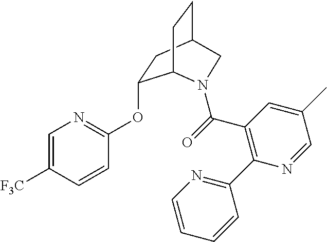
C1(OC2=NC=C([F3C])C=C2)CC2CCC1N(C(=O)C1=C(C3=NC=CC=C3)N=CC(C)=C1)C2
